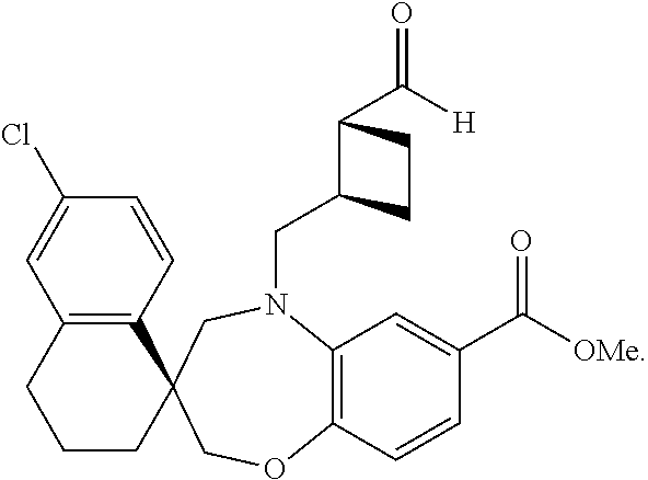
C1(Cl)=CC2=C(C=C1)C1(CCC2)COC2=C(N(CC3C(C(=O)[H])CC3)C1)C=C(C([OMe])=O)C=C2
